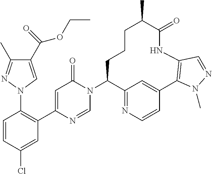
C1=CC(Cl)=CC(C2=CC(=O)N(C3C4=NC=CC(=C4)C4=C(NC(=O)C(C)CCC3)C=NN4C)C=N2)=C1N1C=C(C(=O)OCC)C(C)=N1
